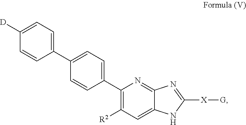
C1=CC(C2=CC=C(C3=C([R2])C=C4C(=N3)N=C([X][G])N4)C=C2)=CC=C1[D]
